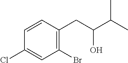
C1(Cl)=CC(Br)=C(CC(C(C)C)O)C=C1
